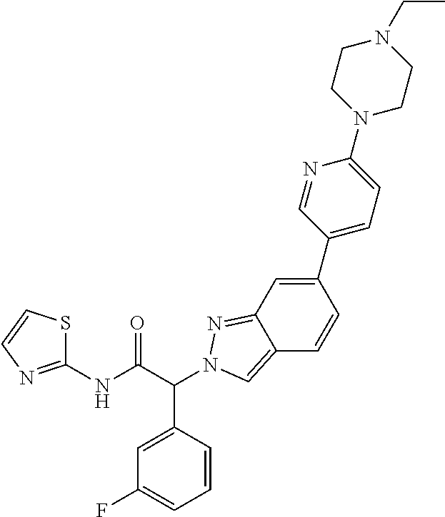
C(C(NC1=NC=CS1)=O)(C1=CC(F)=CC=C1)N1N=C2C(=C1)C=CC(C1=CC=C(N3CCN(CC)CC3)N=C1)=C2
